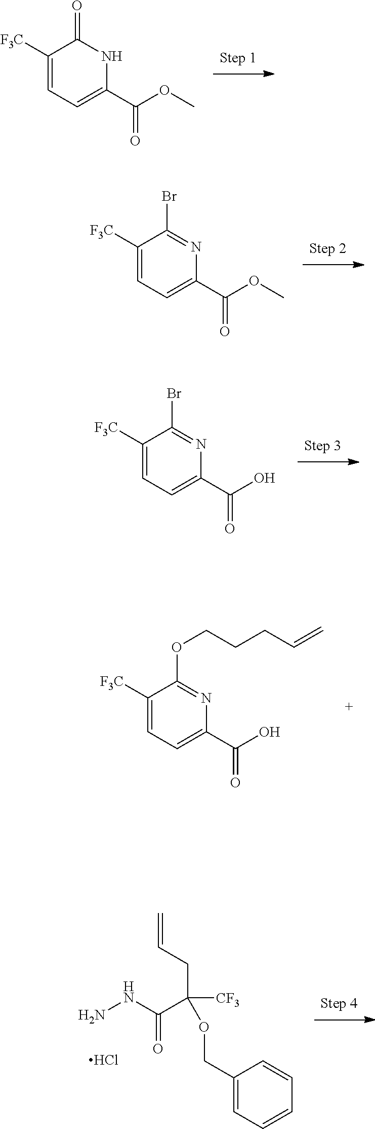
C(C1=CC=C([F3C])C(OCCCC=C)=N1)(O)=O.C(C1=CC=C([F3C])C(Br)=N1)(O)=O.C(C1=CC=C([F3C])C(=O)N1)(OC)=O.C(C1=CC=C([F3C])C(Br)=N1)(OC)=O.NNC(C(OCC1=CC=CC=C1)(CC=C)[CF3])=O.Cl
